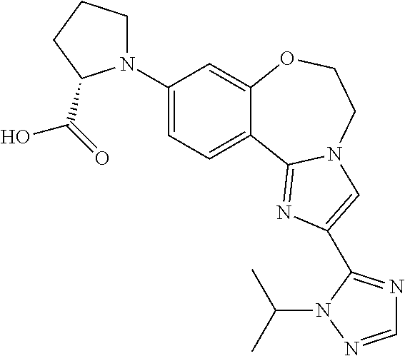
C1(N2CCCC2C(=O)O)=CC=C2C(=C1)OCCN1C2=NC(C2=NC=NN2C(C)C)=C1
